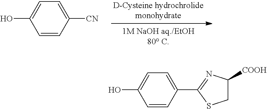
C1(O)=CC=C([CN])C=C1.C1(O)=CC=C(C2=NC([COOH])CS2)C=C1
